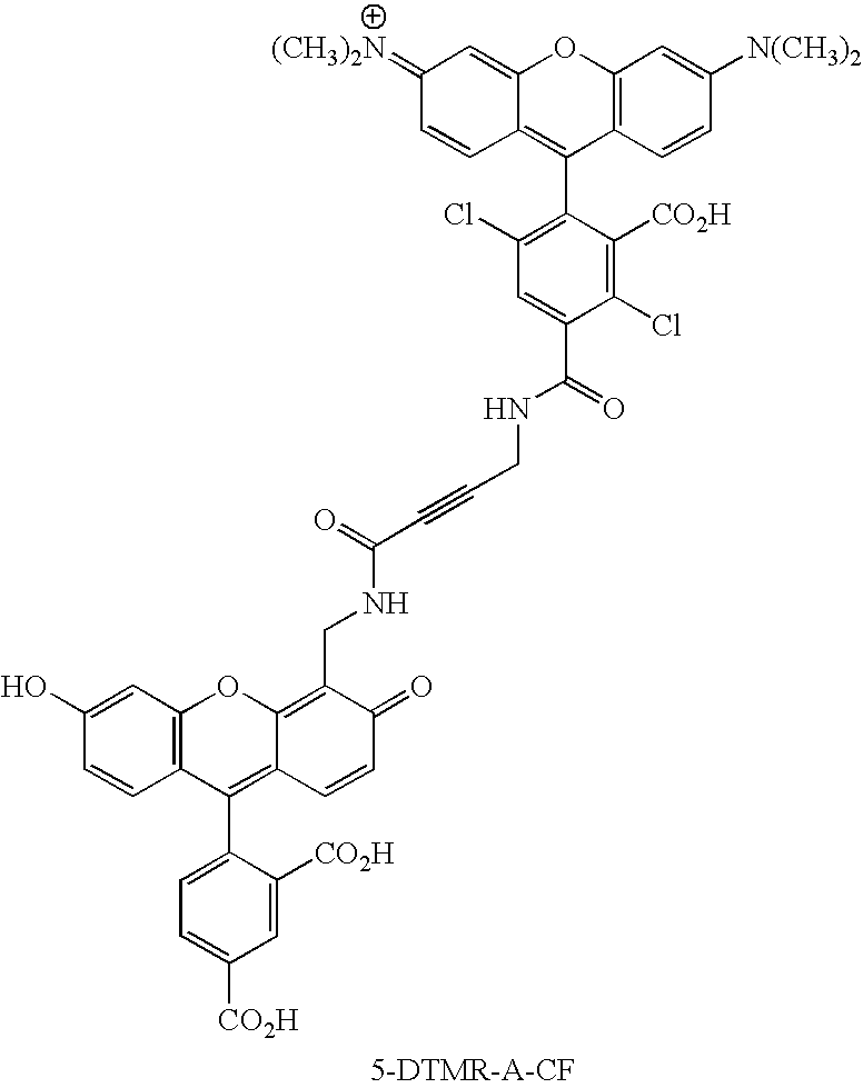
C12=C(C=CC([N(CH3)2])=C1)C(C1=C(Cl)C=C(C(=O)NCC#CC(=O)NCC3=C4C(=C(C5=CC=C([CO2H])C=C5[CO2H])C5=C(O4)C=C(O)C=C5)C=CC3=O)C(Cl)=C1[CO2H])=C1C(=CC(=[(CH3)2N])C=C1)O2
